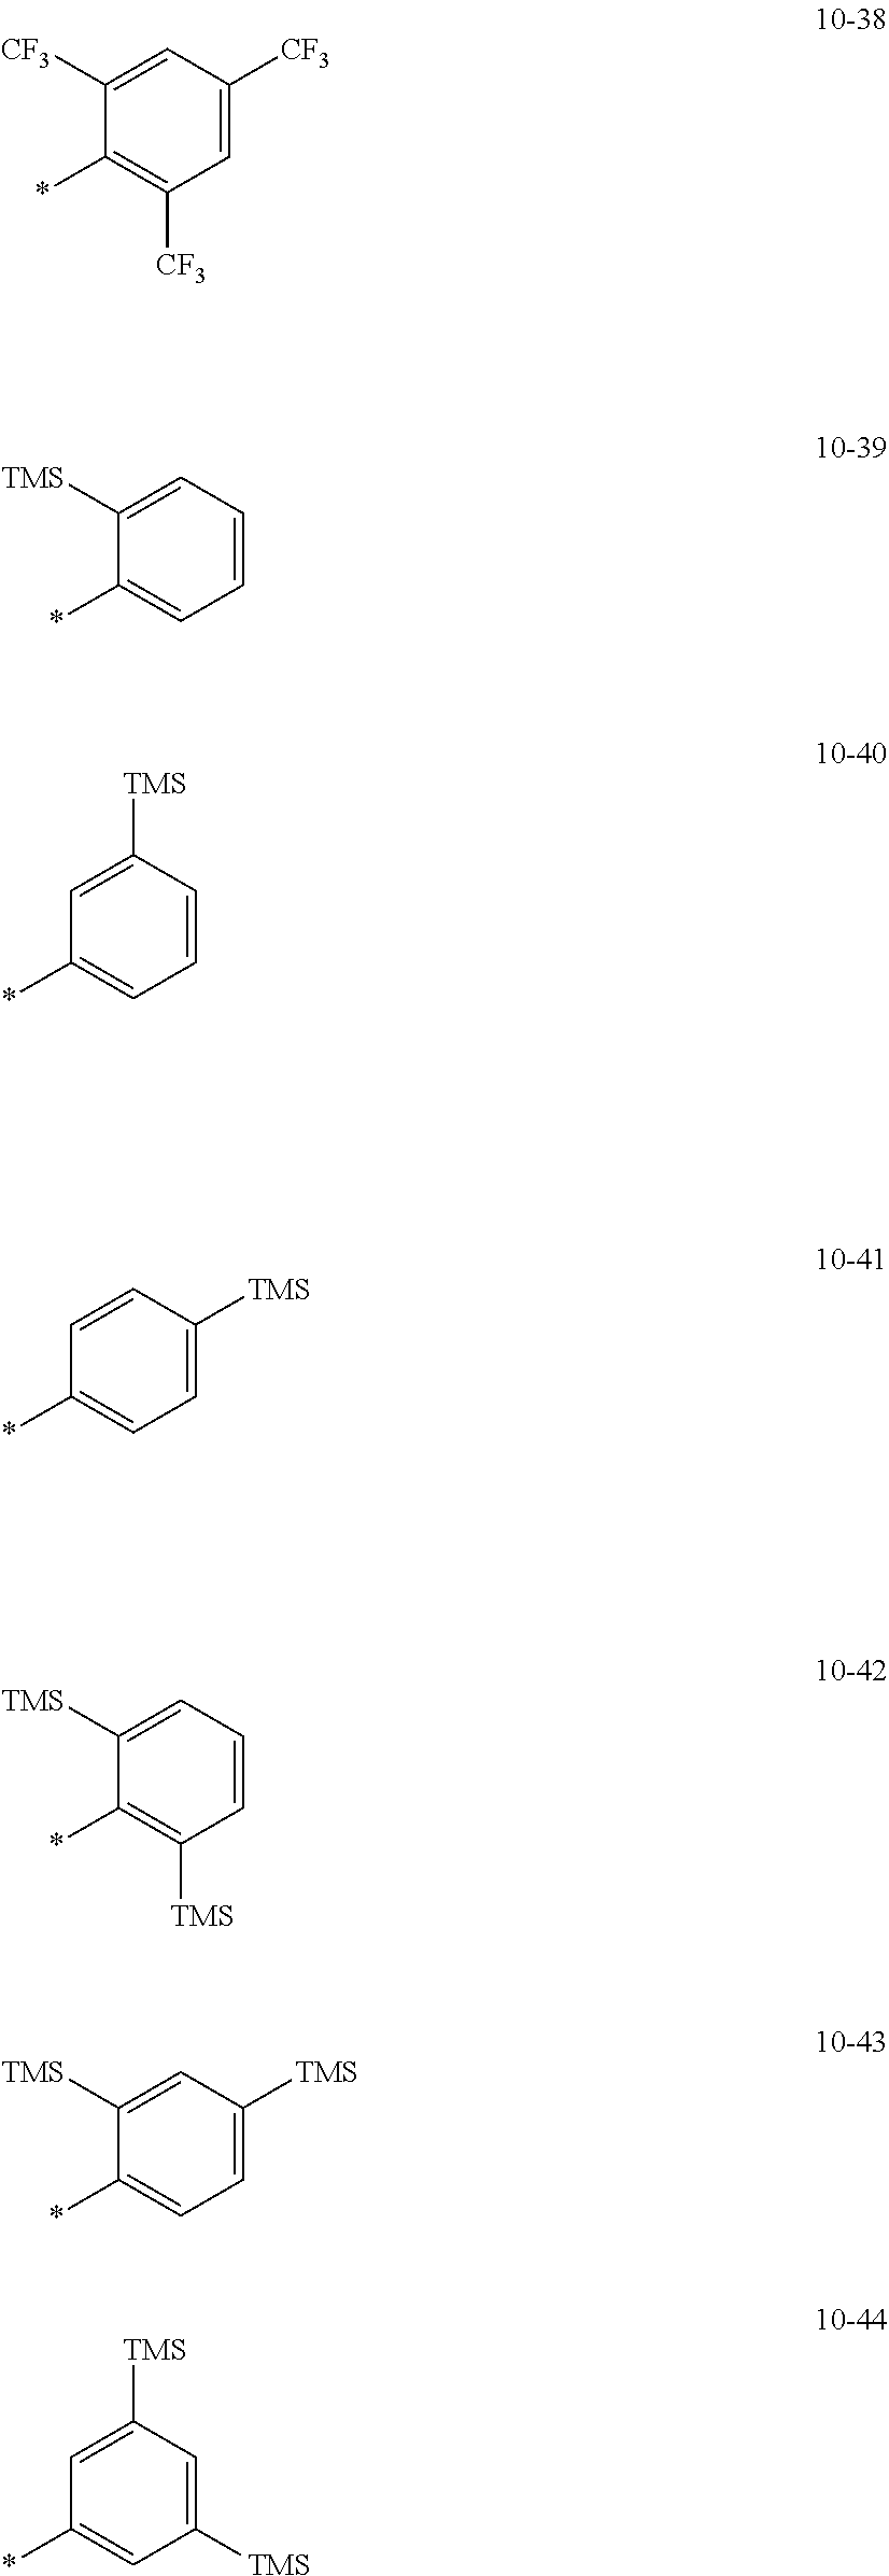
C1([CF3])=CC([CF3])=CC([CF3])=C1*.C1([TMS])=CC=CC=C1*.C1=C([TMS])C=CC=C1*.C1=CC([TMS])=CC=C1*.C1([TMS])=CC=CC([TMS])=C1*.C1([TMS])=CC([TMS])=CC=C1*.C1=C([TMS])C=C([TMS])C=C1*
